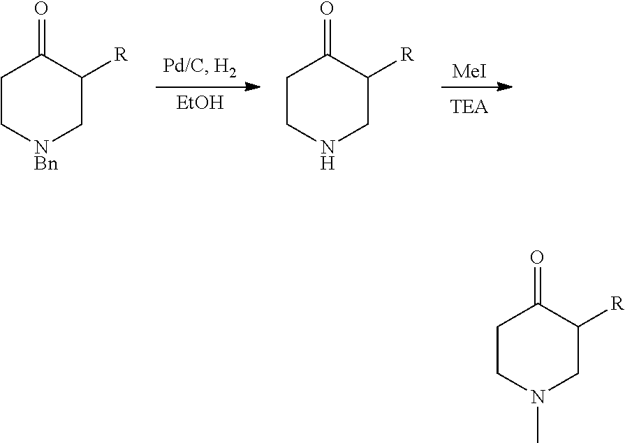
[EtOH].[MeI].C1CNCC([R])C1=O.C1C[NBn]CC([R])C1=O.C1CN(C)CC([R])C1=O
